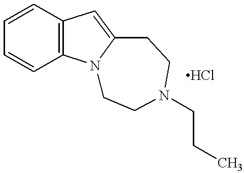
C1=CC2=C(C=C1)C=C1N2CCN(CCC)CC1
